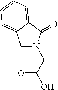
C(C(O)=O)N1CC2=CC=CC=C2C1=O
